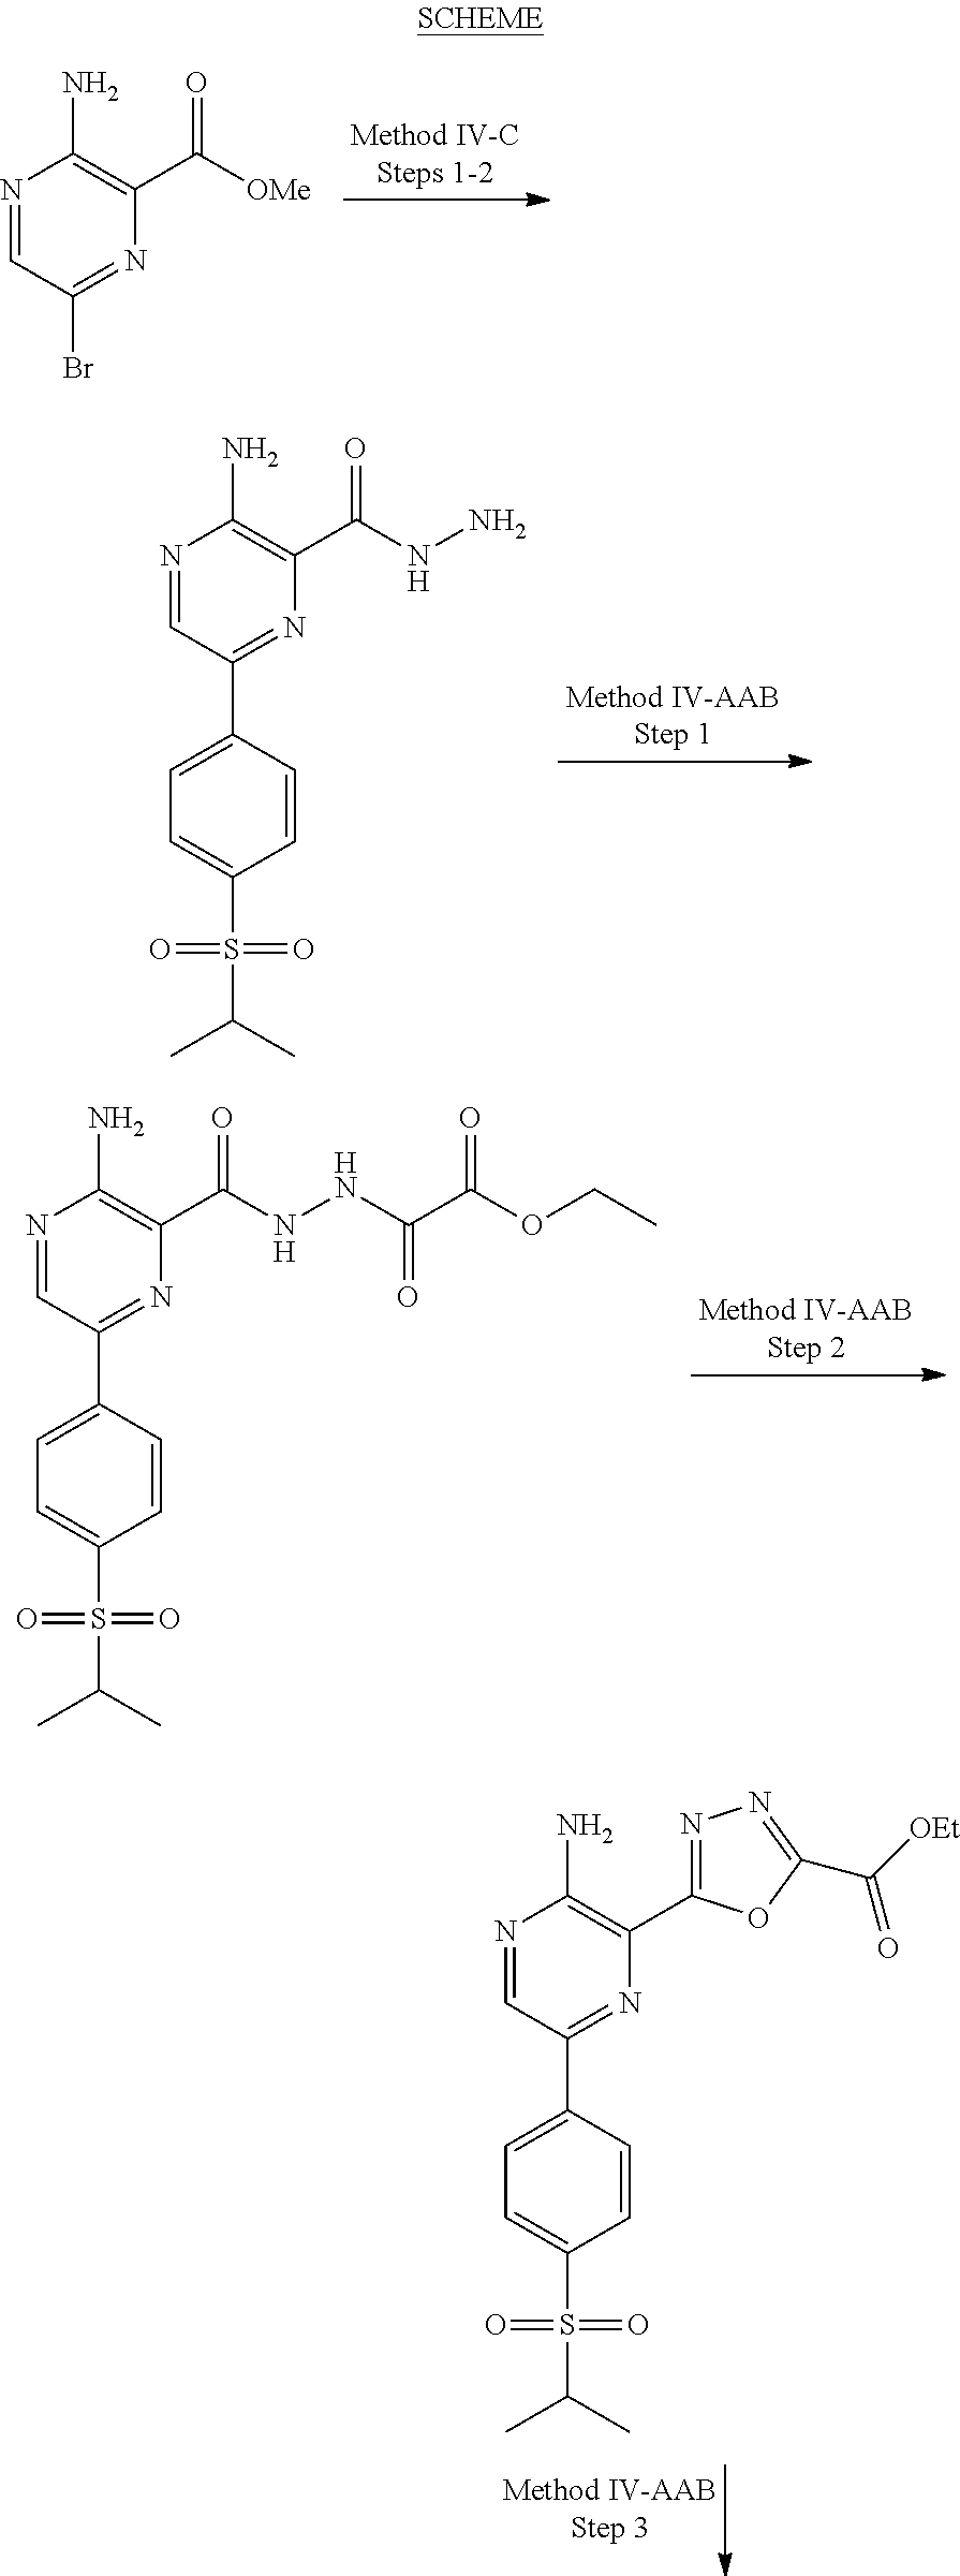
N1=CC(Br)=NC(C([OMe])=O)=C1N.N1=CC(C2=CC=C(S(C(C)C)(=O)=O)C=C2)=NC(C(NN)=O)=C1N.N1=CC(C2=CC=C(S(C(C)C)(=O)=O)C=C2)=NC(C(=O)NNC(C(OCC)=O)=O)=C1N.N1=CC(C2=CC=C(S(C(C)C)(=O)=O)C=C2)=NC(C2=NN=C(C([OEt])=O)O2)=C1N
